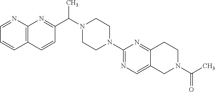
C(N1CCN(C2=NC=C3C(=N2)CCN(C(=O)C)C3)CC1)(C)C1=NC2=C(C=C1)C=CC=N2
